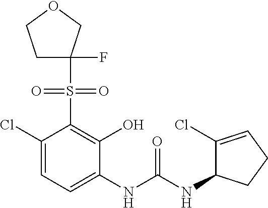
C1(Cl)=CC=C(NC(NC2C(Cl)=CCC2)=O)C(O)=C1S(=O)(=O)C1(F)CCOC1
